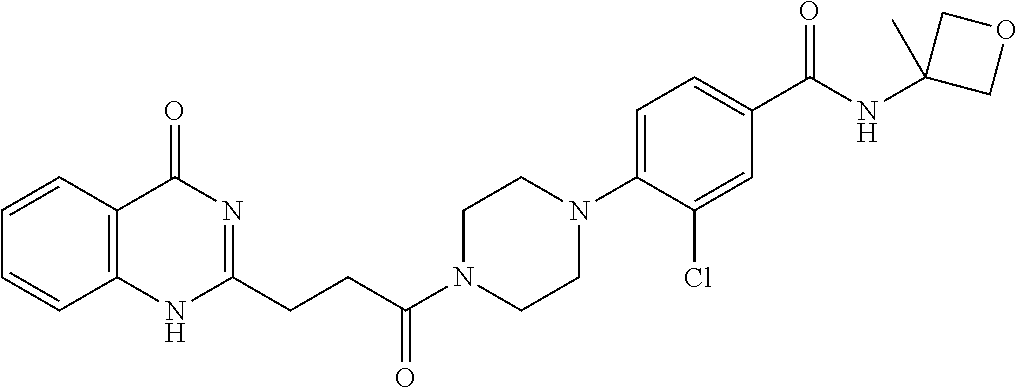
C1=CC2=C(C=C1)NC(CCC(N1CCN(C3=CC=C(C(NC4(C)COC4)=O)C=C3Cl)CC1)=O)=NC2=O
